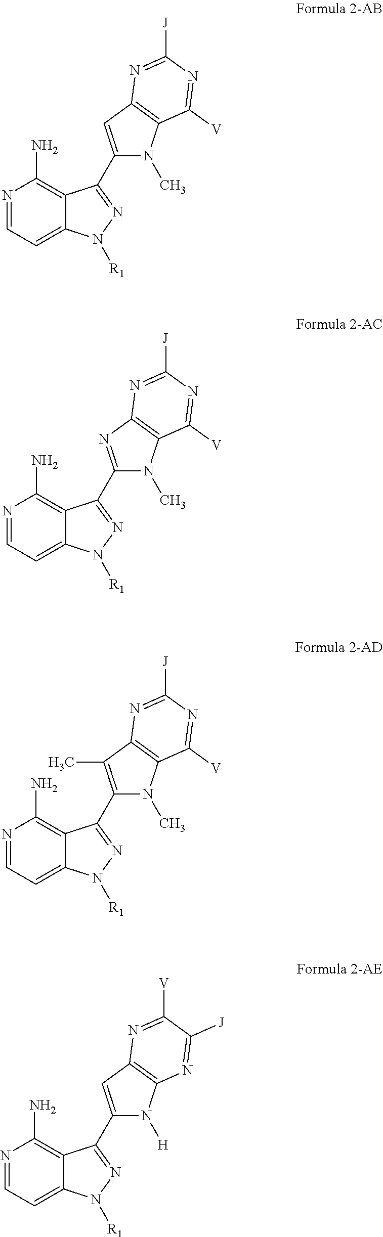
N1=CC=C2C(=C1N)C(C1=CC3=C(N1C)C([V])=NC([J])=N3)=NN2[R1].N1=CC=C2C(=C1N)C(C1=NC3=C(N1C)C([V])=NC([J])=N3)=NN2[R1].N1=CC=C2C(=C1N)C(C1=C(C)C3=C(N1C)C([V])=NC([J])=N3)=NN2[R1].N1=CC=C2C(=C1N)C(C1=CC3=C(N1[H])N=C([J])C([V])=N3)=NN2[R1]
